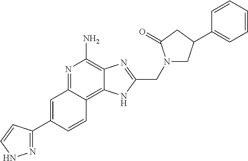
C1=C(C2=NNC=C2)C=CC2=C3C(=C(N)N=C12)N=C(CN1CC(C2=CC=CC=C2)CC1=O)N3
